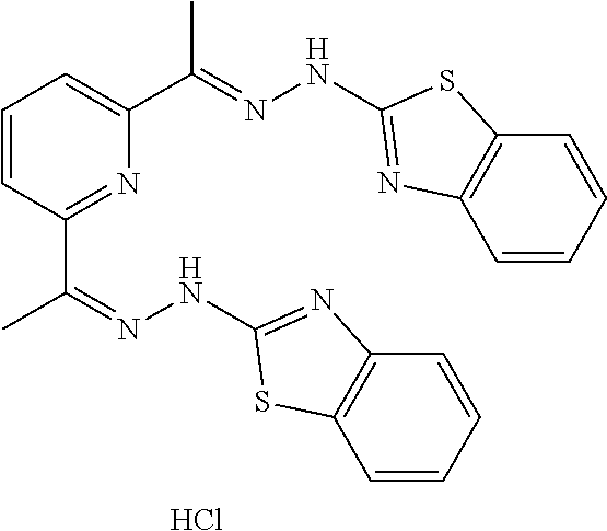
C1(C(=NNC2=NC3=C(C=CC=C3)S2)C)=NC(C(=NNC2=NC3=C(C=CC=C3)S2)C)=CC=C1.Cl
